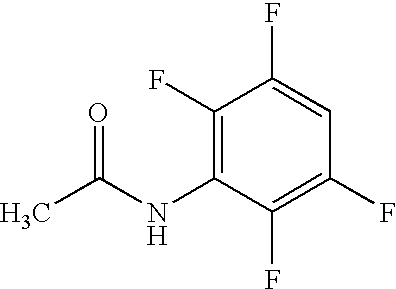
CC(NC1=C(F)C(F)=CC(F)=C1F)=O
